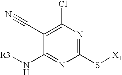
C1(C#N)=C(Cl)N=C(S[X1])N=C1N[R3]
